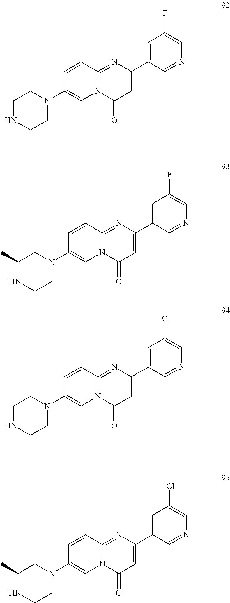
C1=CC2=NC(C3=CC(F)=CN=C3)=CC(=O)N2C=C1N1CCNCC1.C1=CC2=NC(C3=CC(F)=CN=C3)=CC(=O)N2C=C1N1CC(C)NCC1.C1=CC2=NC(C3=CC(Cl)=CN=C3)=CC(=O)N2C=C1N1CCNCC1.C1=CC2=NC(C3=CC(Cl)=CN=C3)=CC(=O)N2C=C1N1CC(C)NCC1
